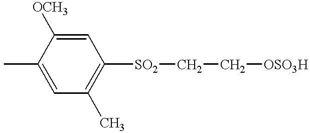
C1=C([OCH3])C(C)=CC(C)=C1[SO2]CC[OSO3H]
